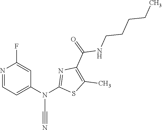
N1=CC=C(N(C2=NC(C(NCCCCC)=O)=C(C)S2)C#N)C=C1F
